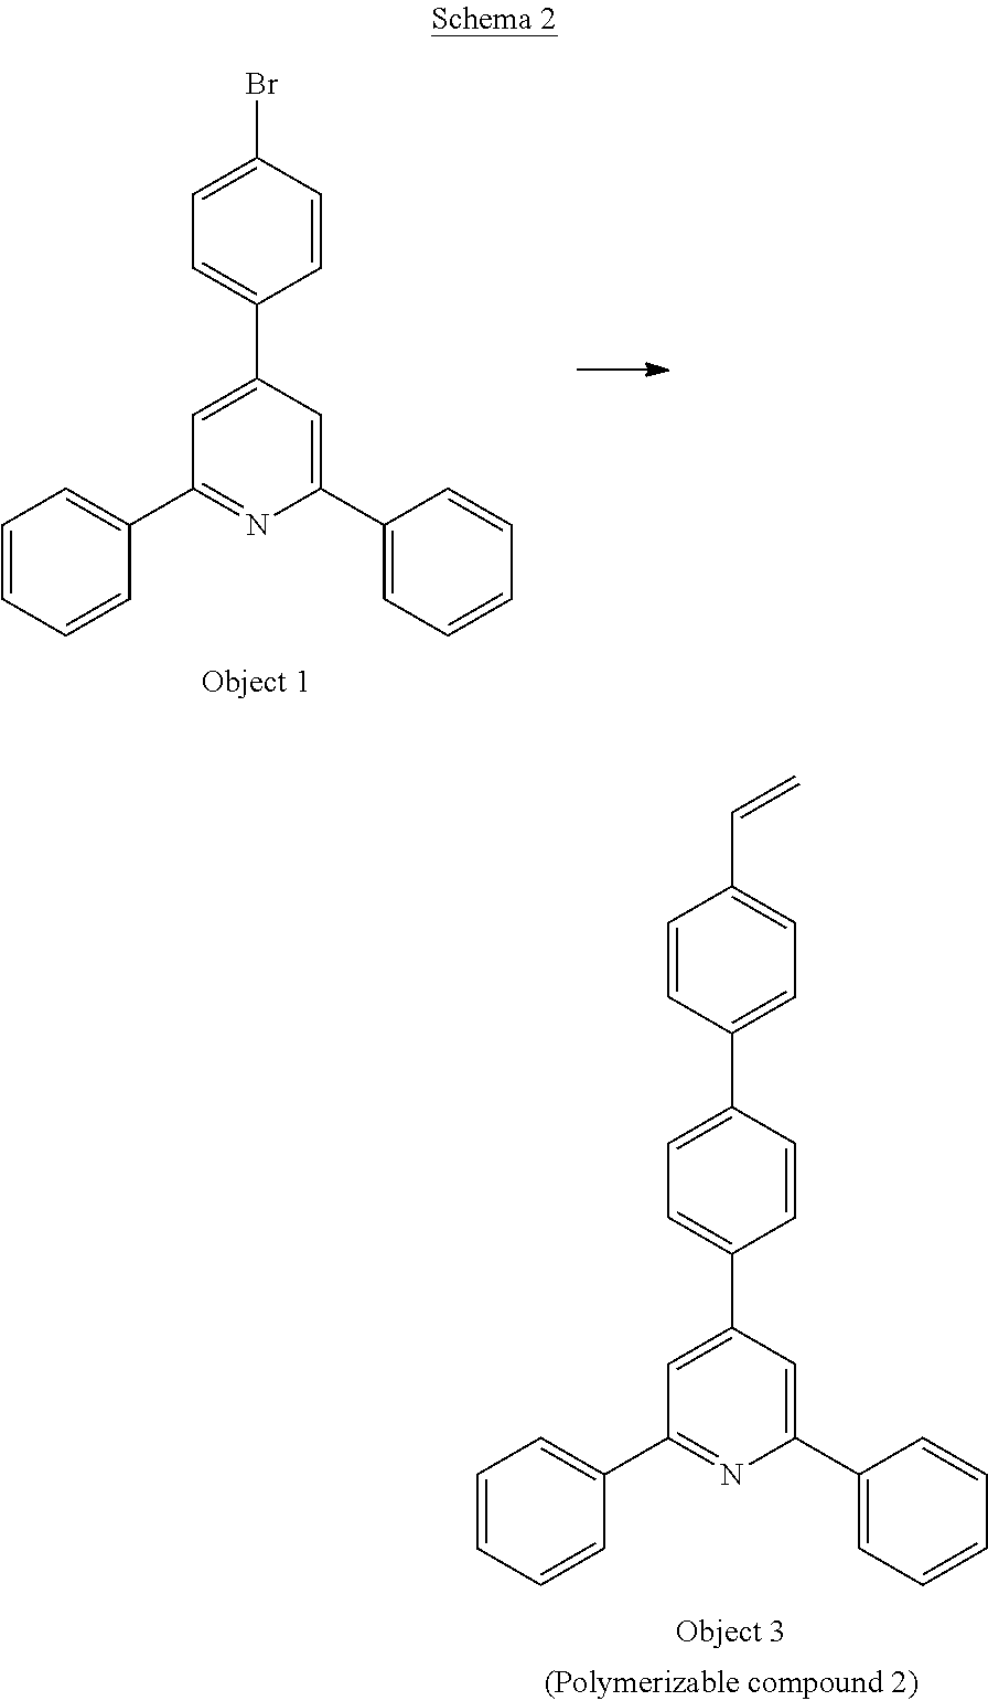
C1(C2=CC=CC=C2)=CC(C2=CC=C(C3=CC=C(C=C)C=C3)C=C2)=CC(C2=CC=CC=C2)=N1.C1(C2=CC=CC=C2)=CC(C2=CC=C(Br)C=C2)=CC(C2=CC=CC=C2)=N1
